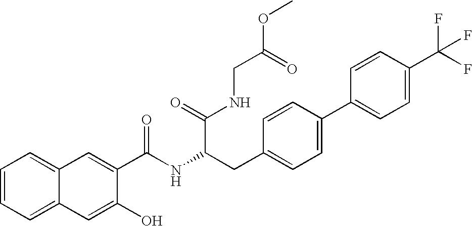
C1=CC=C2C(=C1)C=C(C(NC(CC1=CC=C(C3=CC=C(C(F)(F)F)C=C3)C=C1)C(=O)NCC(OC)=O)=O)C(O)=C2
